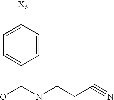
C1=C([X6])C=CC(C(O)NCCC#N)=C1
